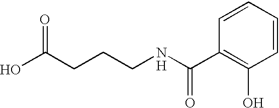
OC(CCCNC(C1=C(O)C=CC=C1)=O)=O.[H]
